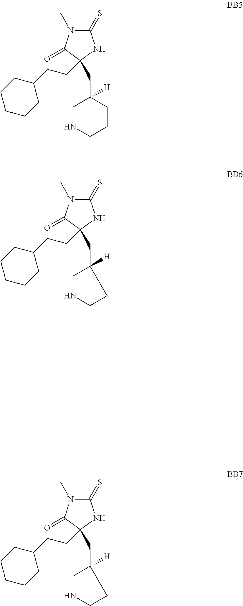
C1(=S)N(C)C(=O)C(CCC2CCCCC2)(CC2([H])CNCCC2)N1.C1(=S)N(C)C(=O)C(CCC2CCCCC2)(CC2([H])CNCC2)N1.C1(=S)N(C)C(=O)C(CCC2CCCCC2)(CC2([H])CNCC2)N1
